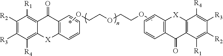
C1([R2])=C([R3])C([R4])=C2C(=C1[R1])C(=O)C1=C([X]2)C=CC=C1.*OCCOCCOC.C1=CC=CC2=C1[X]C1=C(C2=O)C([R1])=C([R2])C([R3])=C1[R4]
